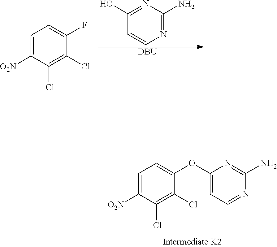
C1=C([O2N])C(Cl)=C(Cl)C(OC2=CC=NC(N)=N2)=C1.N1=C(N)N=C(O)C=C1.[DBU].C1=C([O2N])C(Cl)=C(Cl)C(F)=C1
